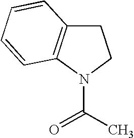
C1C2=C(N(C(C)=O)C1)C=CC=C2
